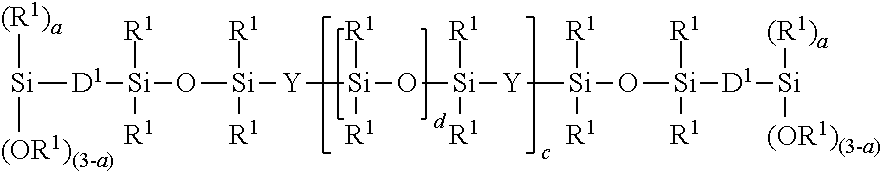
[Si]([D1][Si]([R1])([R1])O[Si]([R1])([R1])[Y][Si]([R1])([R1])O[Si]([R1])([R1])[Y][Si]([R1])([R1])O[Si]([R1])([R1])[D1][Si]([(R1)a])[(OR1)(3-a)])([(R1)a])[(OR1)(3-a)]
